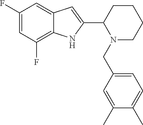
C1(F)=CC(F)=C2C(=C1)C=C(C1CCCCN1CC1=CC=C(C)C(C)=C1)N2
